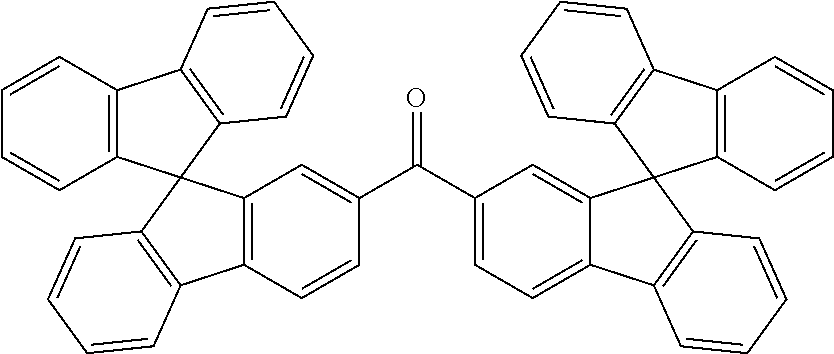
C12=C(C=CC(C(C3=CC=C4C(=C3)C3(C5=C(C=CC=C5)C5=C3C=CC=C5)C3=C4C=CC=C3)=O)=C1)C1=C(C23C2=C(C=CC=C2)C2=C3C=CC=C2)C=CC=C1
